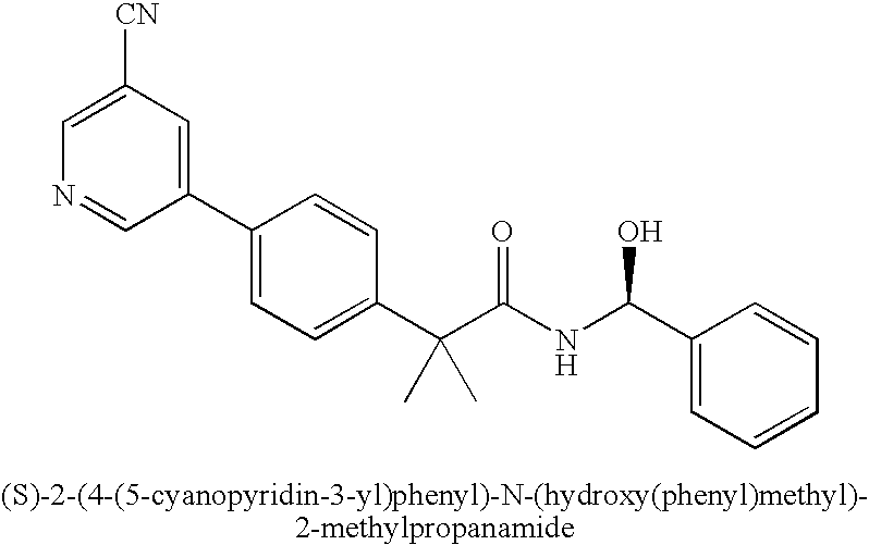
C1(C2=CC=C(C(C(NC(C3=CC=CC=C3)O)=O)(C)C)C=C2)=CC([CN])=CN=C1
